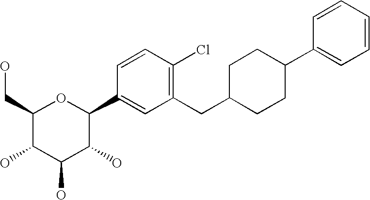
C1(CO)C(O)C(O)C(O)C(C2=CC(CC3CCC(C4=CC=CC=C4)CC3)=C(Cl)C=C2)O1
